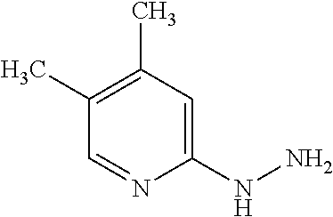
C1(NN)=CC(C)=C(C)C=N1
